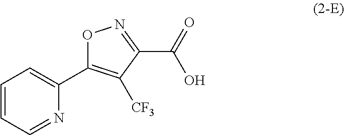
C1=CC=NC(C2=C([CF3])C(C(=O)O)=NO2)=C1
